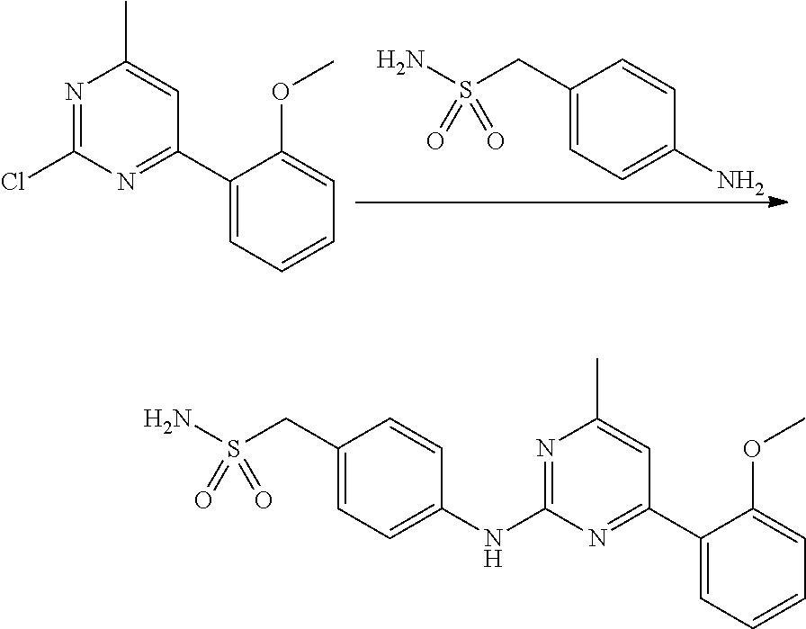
NS(CC1=CC=C(N)C=C1)(=O)=O.N1=C(Cl)N=C(C2=CC=CC=C2OC)C=C1C.N1=C(NC2=CC=C(CS(N)(=O)=O)C=C2)N=C(C2=CC=CC=C2OC)C=C1C
